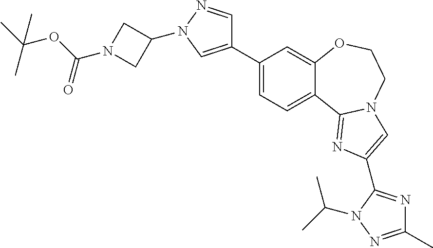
C1(C2=CN(C3CN(C(=O)OC(C)(C)C)C3)N=C2)=CC=C2C(=C1)OCCN1C2=NC(C2=NC(C)=NN2C(C)C)=C1
